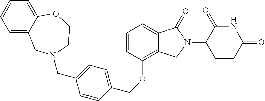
C1(OCC2=CC=C(CN3CC4=CC=CC=C4OCC3)C=C2)=C2C(=CC=C1)C(=O)N(C1CCC(=O)NC1=O)C2
